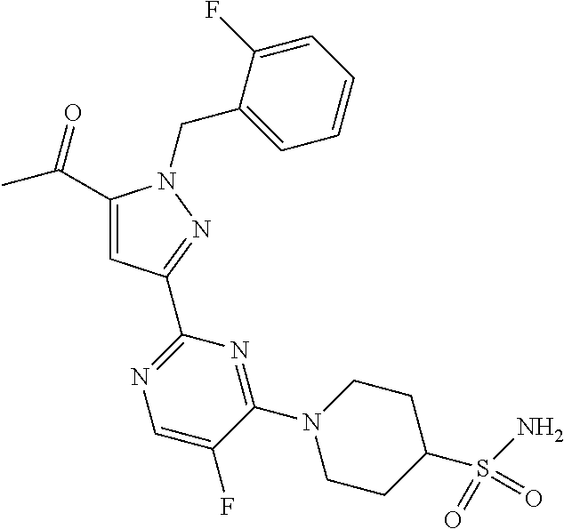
C1(C(C)=O)=CC(C2=NC=C(F)C(N3CCC(S(N)(=O)=O)CC3)=N2)=NN1CC1=CC=CC=C1F
